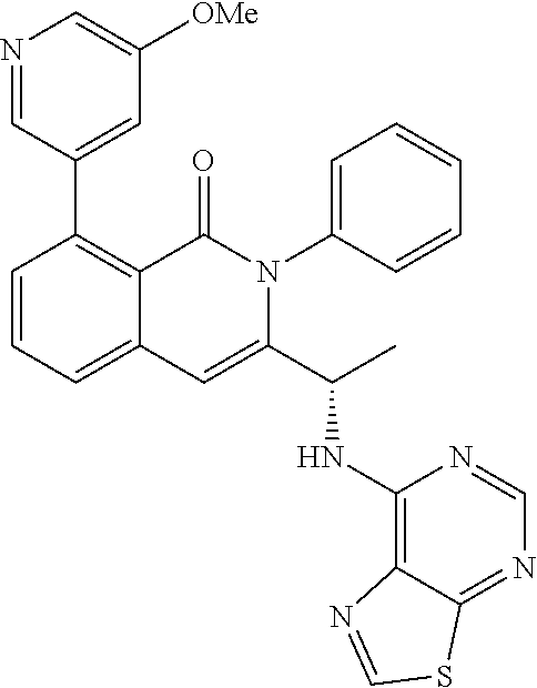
C1(C2=CC([OMe])=CN=C2)=C2C(=CC=C1)C=C(C(C)NC1=C3C(=NC=N1)SC=N3)N(C1=CC=CC=C1)C2=O
